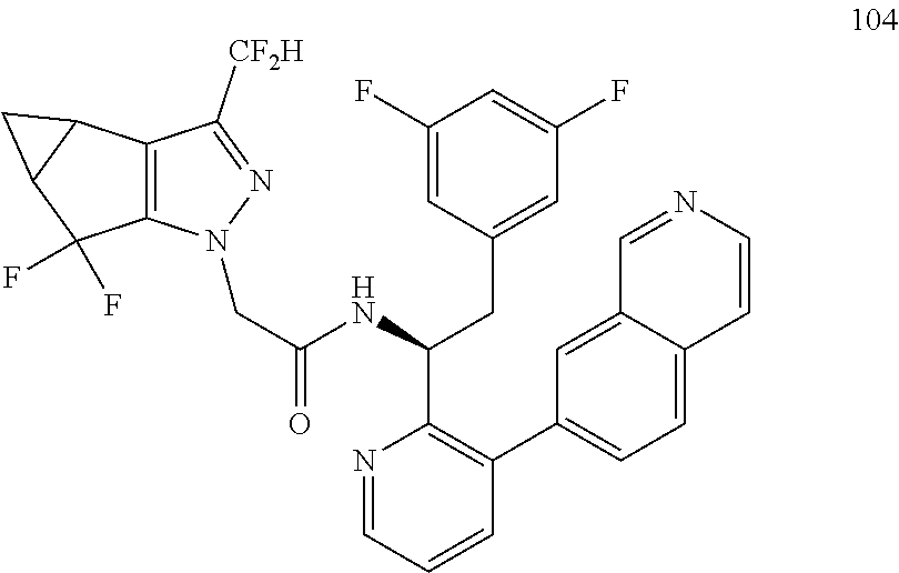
N1=CC=CC(C2=CC=C3C(=C2)C=NC=C3)=C1C(NC(CN1C2=C(C([CF2H])=N1)C1C(C2(F)F)C1)=O)CC1=CC(F)=CC(F)=C1
